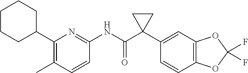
C1(C2CCCCC2)=C(C)C=CC(NC(C2(C3=CC4=C(C=C3)OC(F)(F)O4)CC2)=O)=N1
